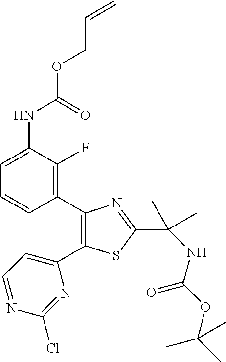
C(=O)(OCC=C)NC1=CC=CC(C2=C(C3=CC=NC(Cl)=N3)SC(C(C)(C)NC(=O)OC(C)(C)C)=N2)=C1F
